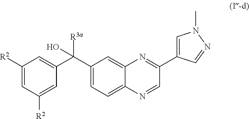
C1([R2])=CC([R2])=CC(C(C2=CC=C3C(=C2)N=C(C2=CN(C)N=C2)C=N3)([R3a])O)=C1
